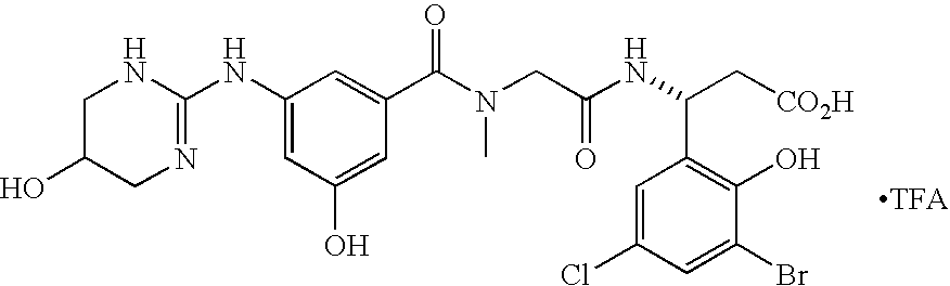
C1(NC2=NCC(O)CN2)=CC(O)=CC(C(=O)N(CC(NC(C2=C(O)C(Br)=CC(Cl)=C2)C[CO2H])=O)C)=C1
